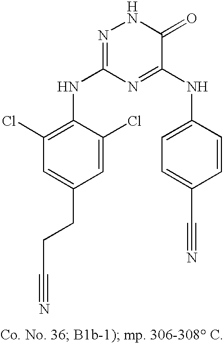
C1=C(CCC#N)C=C(Cl)C(NC2=NNC(=O)C(NC3=CC=C(C#N)C=C3)=N2)=C1Cl
